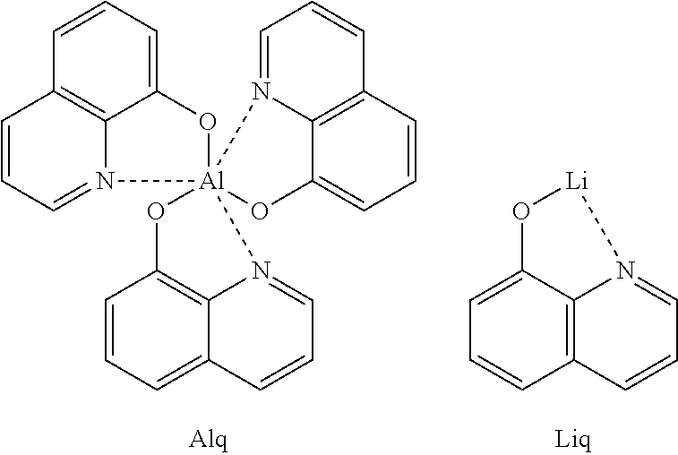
C12=CC=CC3=C1N(=CC=C3)[Al]13(O2)(N2=CC=CC4=CC=CC(=C42)O1)N1=CC=CC2=C1C(=CC=C2)O3.C1=C2C3=C(C=C1)C=CC=N3[Li]O2
